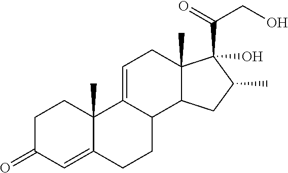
C1C(=O)C=C2C(C)(C1)C1=CCC3(C)C(C1CC2)CC(C)C3(C(CO)=O)O
